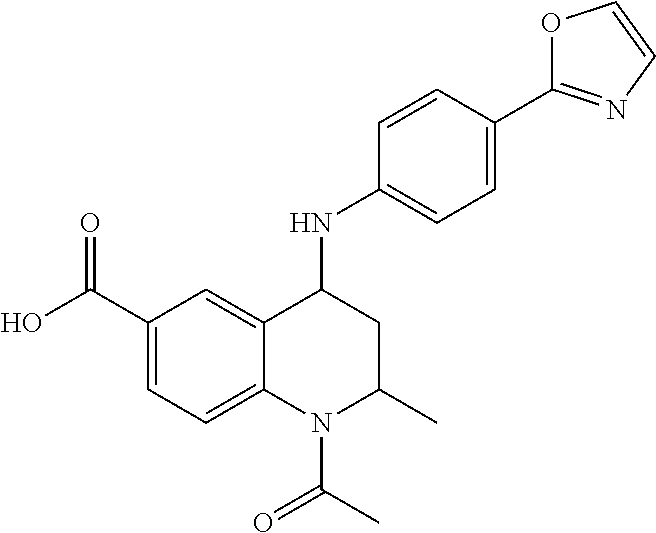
C1=C2C(=CC=C1C(O)=O)N(C(C)=O)C(C)CC2NC1=CC=C(C2=NC=CO2)C=C1
